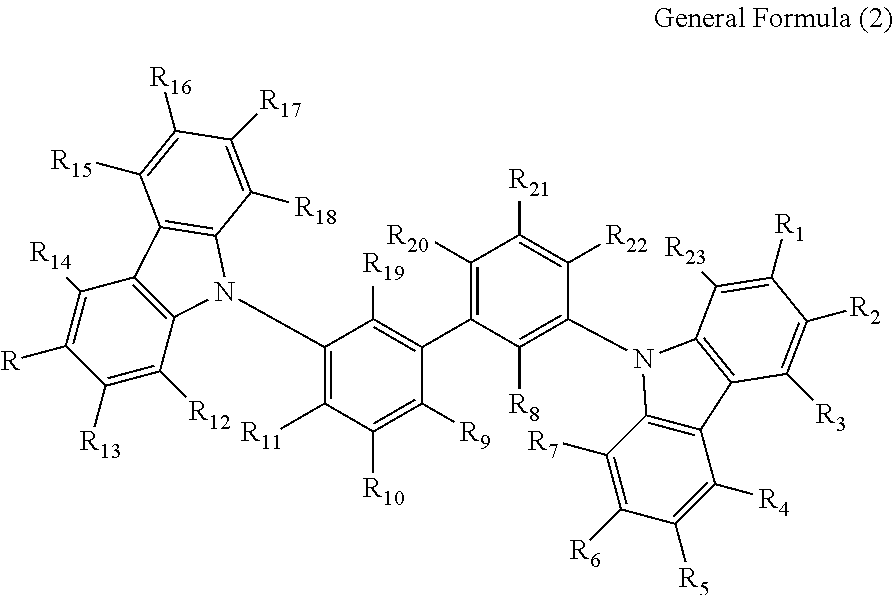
C1(N2C3=C(C([R14])=C([R])C([R13])=C3[R12])C3=C2C([R18])=C([R17])C([R16])=C3[R15])=C([R11])C([R10])=C([R9])C(C2=C([R20])C([R21])=C([R22])C(N3C4=C(C([R4])=C([R5])C([R6])=C4[R7])C4=C3C([R23])=C([R1])C([R2])=C4[R3])=C2[R8])=C1[R19]
